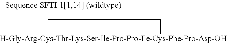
[H-Gly-Arg-Cys-Thr-Lys-Ser-Ile-Pro-Pro-Ile-Cys-Phe-Pro-Asp-OH]1CC1
